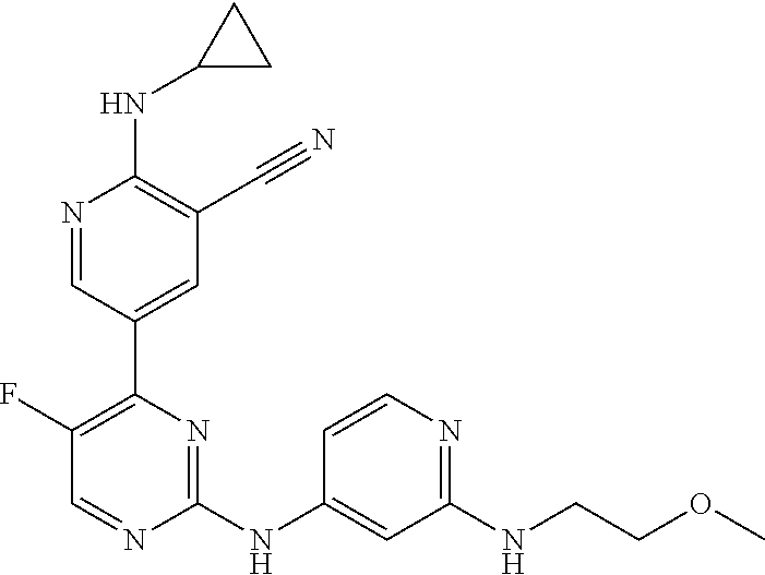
N(C1=C(C#N)C=C(C2=C(F)C=NC(NC3=CC(NCCOC)=NC=C3)=N2)C=N1)C1CC1
